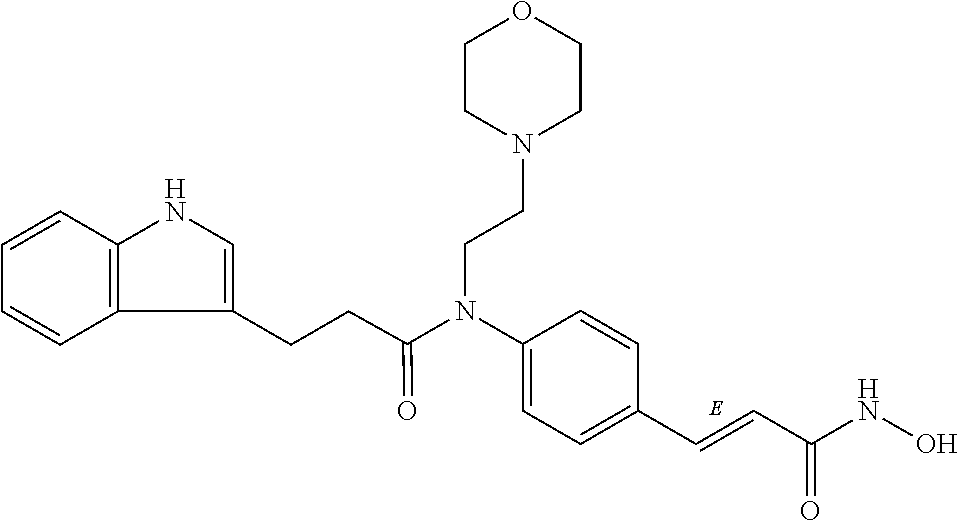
N(C1=CC=C(C=CC(NO)=O)C=C1)(CCN1CCOCC1)C(CCC1=CNC2=C1C=CC=C2)=O
